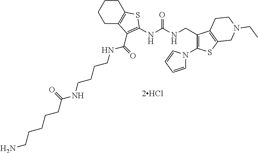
C1C2=C(CCC1)SC(NC(NCC1=C(N3C=CC=C3)SC3=C1CCN(CC)C3)=O)=C2C(NCCCCNC(CCCCCN)=O)=O
